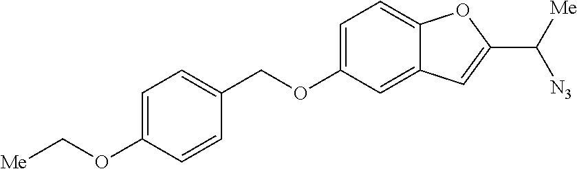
C1=C(OCC2=CC=C(OC[Me])C=C2)C=C2C(=C1)OC(C([Me])[N3])=C2
